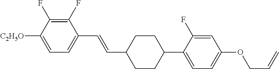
C1(F)=C(F)C([C2H5O])=CC=C1C=CC1CCC(C2=CC=C(OCC=C)C=C2F)CC1
